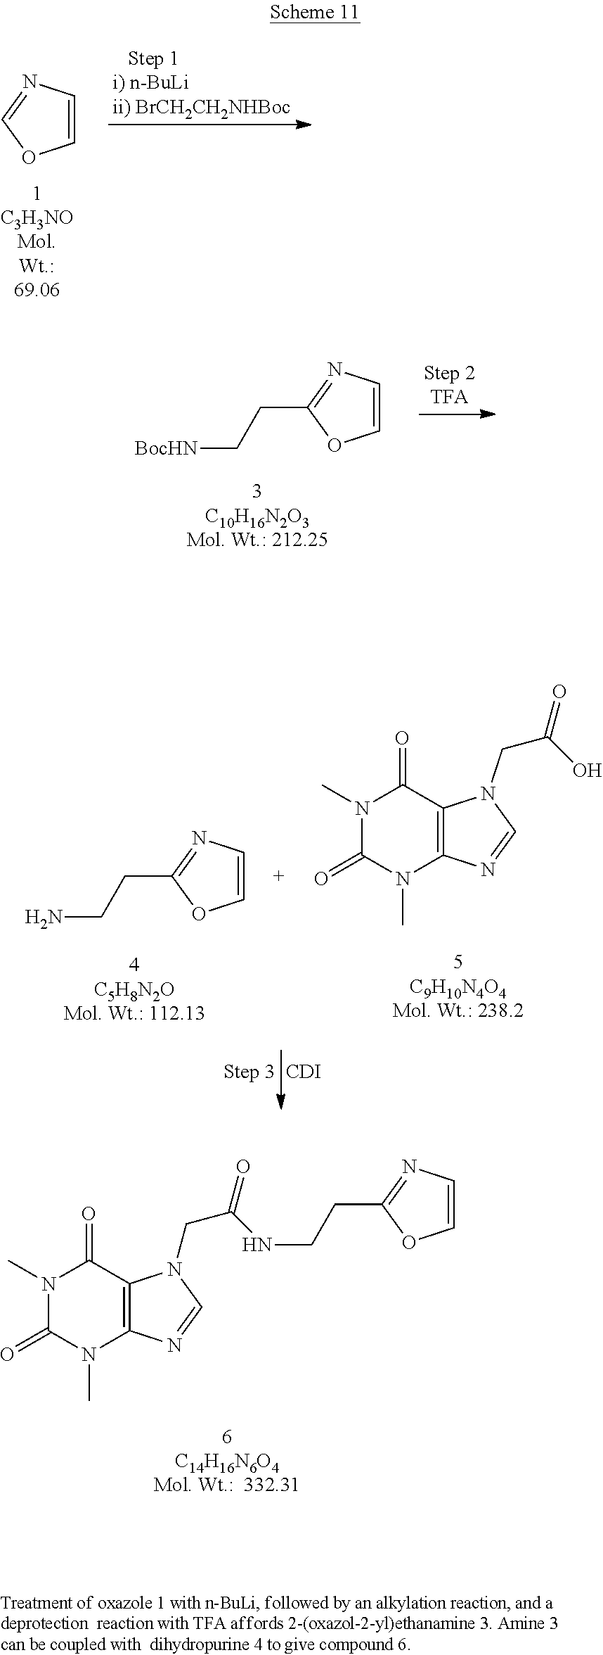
C1=CN=CO1.C1=CN=C(CC[BocHN])O1.C1=CN=C(CCN)O1.N1(C)C(=O)N(C)C2=C(C1=O)N(CC(O)=O)C=N2.[CDI].C1(=O)N(C)C2=C(C(=O)N1C)N(CC(NCCC1=NC=CO1)=O)C=N2
